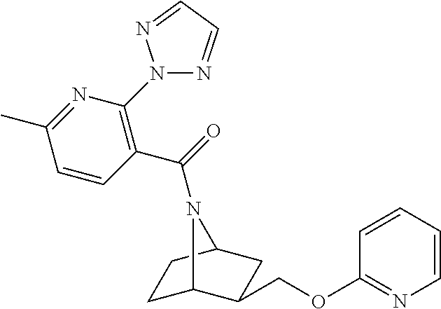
C1C2C(COC3=NC=CC=C3)CC(C1)N2C(=O)C1=C(N2N=CC=N2)N=C(C)C=C1
